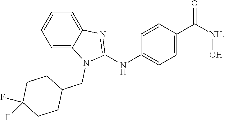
C1=C2C(=CC=C1)N=C(NC1=CC=C(C([NH]O)=O)C=C1)N2CC1CCC(F)(F)CC1
